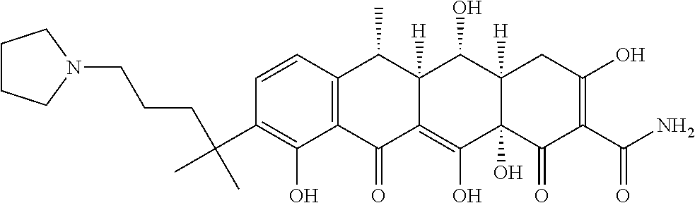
C1=CC2=C(C(O)=C1C(C)(CCCN1CCCC1)C)C(=O)C1=C(O)C3(O)C([H])(C(O)C1([H])C2C)CC(O)=C(C(N)=O)C3=O
